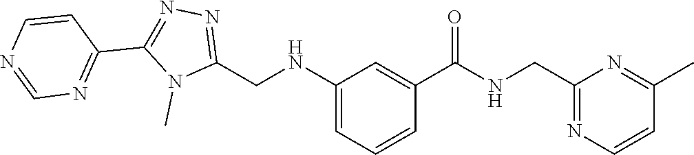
N1=C(CNC2=CC=CC(C(=O)NCC3=NC=CC(C)=N3)=C2)N(C)C(C2=NC=NC=C2)=N1
